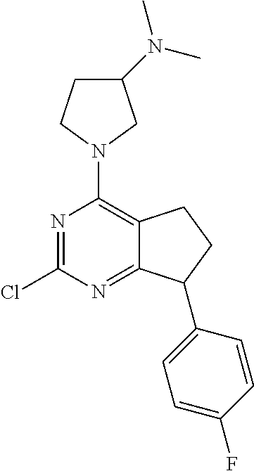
N1=C(Cl)N=C2C(=C1N1CC(N(C)C)CC1)CCC2C1=CC=C(F)C=C1
